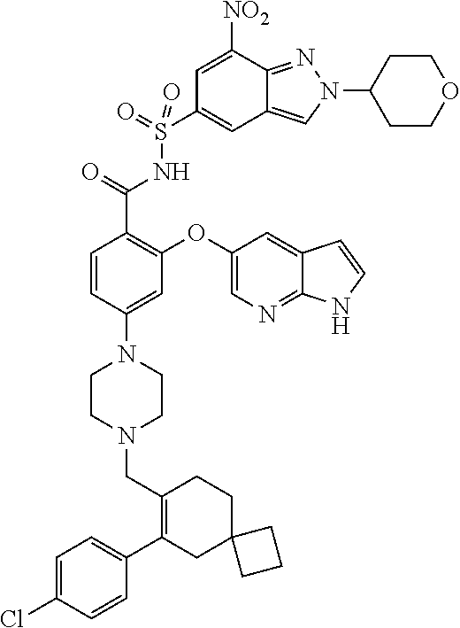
C1=C(Cl)C=CC(C2=C(CN3CCN(C4=CC(OC5=CN=C6C(=C5)C=CN6)=C(C(=O)NS(C5=CC6=CN(C7CCOCC7)N=C6C([NO2])=C5)(=O)=O)C=C4)CC3)CCC3(C2)CCC3)=C1
